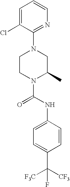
N1(C(NC2=CC=C(C([F3C])([CF3])F)C=C2)=O)C(C)CN(C2=NC=CC=C2Cl)CC1
